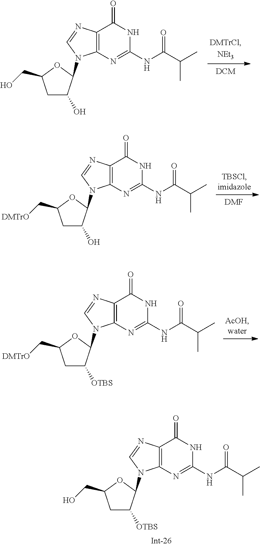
C1C(O)C(N2C3=C(C(=O)NC(NC(C(C)C)=O)=N3)N=C2)OC1CO.[DMF].C1C(O)C(N2C3=C(C(=O)NC(NC(C(C)C)=O)=N3)N=C2)OC1C[DMTrO].C1C([OTBS])C(N2C3=C(C(=O)NC(NC(C(C)C)=O)=N3)N=C2)OC1C[DMTrO].C1C([OTBS])C(N2C3=C(C(=O)NC(NC(C(C)C)=O)=N3)N=C2)OC1CO
